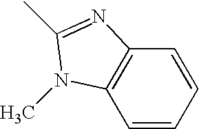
C1=CC=CC2=C1N(C)C(C)=N2
